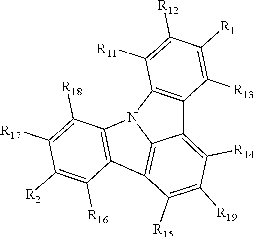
C12=C(C([R13])=C([R1])C([R12])=C1[R11])C1=C([R14])C([R19])=C([R15])C3=C1N2C1=C3C([R16])=C([R2])C([R17])=C1[R18]
